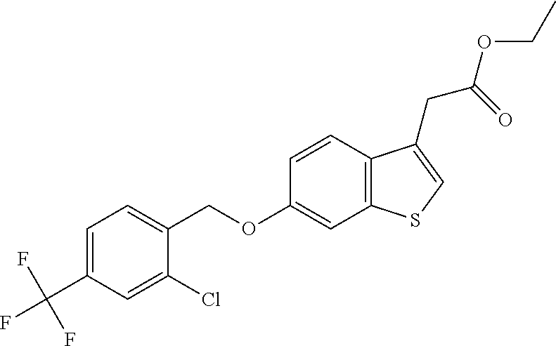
C1=C(C(F)(F)F)C=C(Cl)C(COC2=CC3=C(C=C2)C(CC(=O)OCC)=CS3)=C1
